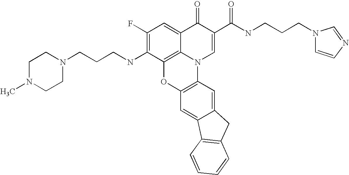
C1(F)=C(NCCCN2CCN(C)CC2)C2=C3C(=C1)C(=O)C(C(NCCCN1C=CN=C1)=O)=CN3C1=C(O2)C=C2C(=C1)CC1=C2C=CC=C1
